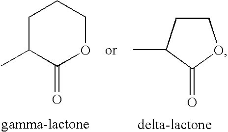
C1CC(C)C(=O)O1.C1(=O)OCCCC1C
